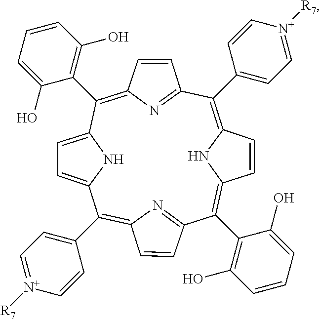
C1(C2=CC=[N+]([R7])C=C2)=C2NC(=C(C3=C(O)C=CC=C3O)C3=NC(=C(C4=CC=[N+]([R7])C=C4)C4=CC=C(N4)C(C4=C(O)C=CC=C4O)=C4N=C1C=C4)C=C3)C=C2
